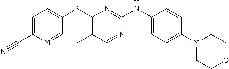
C1(N2CCOCC2)=CC=C(NC2=NC(SC3=CC=C(C#N)N=C3)=C(C)C=N2)C=C1
